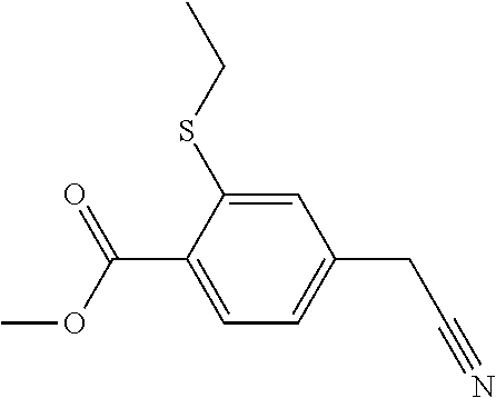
C1=C(SCC)C(C(=O)OC)=CC=C1CC#N
